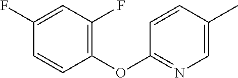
C1=C(F)C=CC(OC2=NC=C(C)C=C2)=C1F
